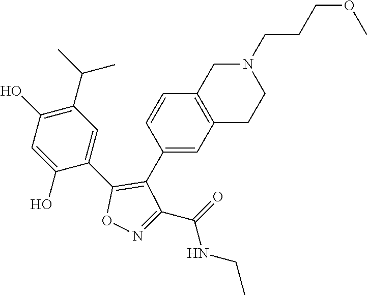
C1(O)=C(C(C)C)C=C(C2=C(C3=CC4=C(C=C3)CN(CCCOC)CC4)C(C(=O)NCC)=NO2)C(O)=C1
